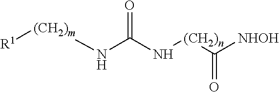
[R1][(CH2)m]NC(N[(CH2)n]C([NHOH])=O)=O
